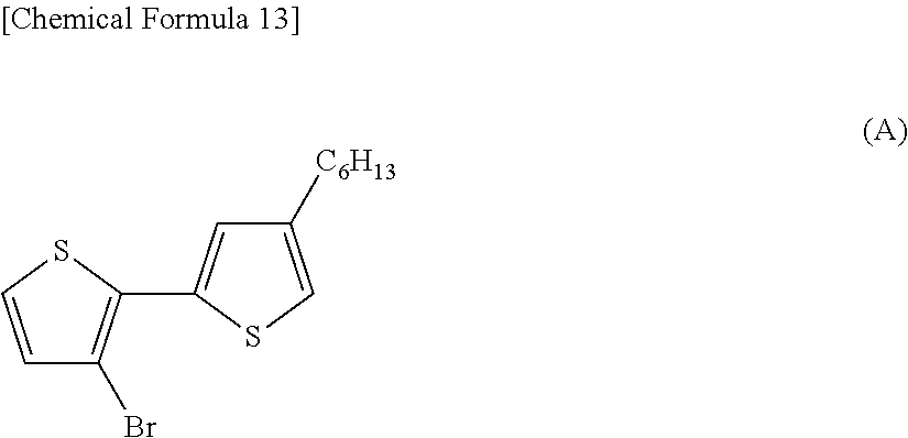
C1=CSC(C2=CC([C6H13])=CS2)=C1Br
